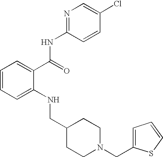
C1=CC=C(NCC2CCN(CC3=CC=CS3)CC2)C(C(NC2=NC=C(Cl)C=C2)=O)=C1
